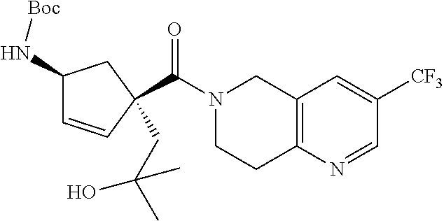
C12=C(N=CC([CF3])=C1)CCN(C(=O)C1(CC(O)(C)C)C=CC(N[Boc])C1)C2
